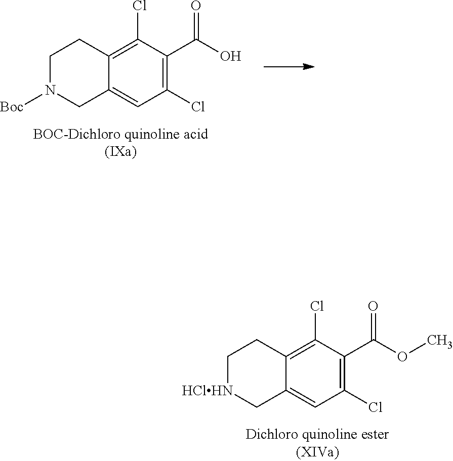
C1(C(=O)O)=C(Cl)C=C2CN([Boc])CCC2=C1Cl.C1(C(=O)OC)=C(Cl)C=C2C[HClHN]CCC2=C1Cl
